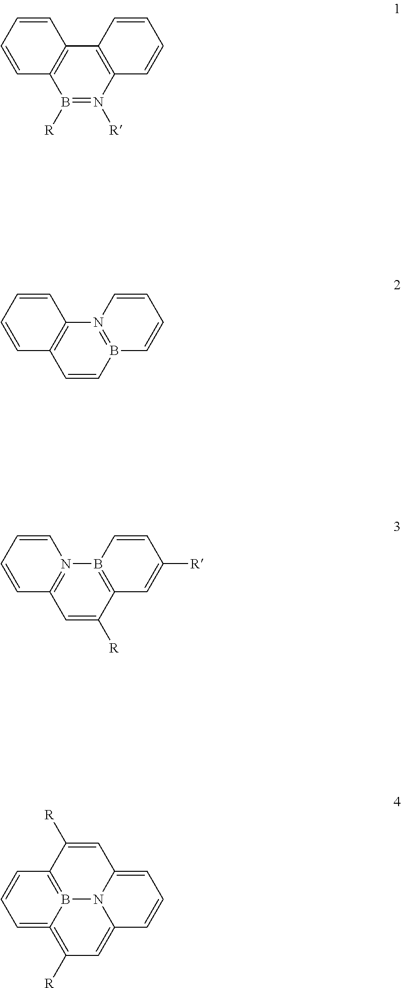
B1([R])=N([R])C2=C(C3=C1C=CC=C3)C=CC=C2.C1=CB2=N(C3=C1C=CC=C3)C=CC=C2.C1=C([R])C2=B(N3=C1C=CC=C3)C=CC([R])=C2.C1=C2=C([R])C=C3N4B2=C(C=C1)C([R])=CC4=CC=C3
